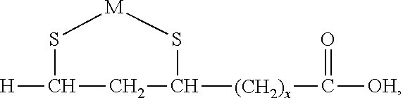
[H]C1CC([(CH2)x]C(=O)[OH])S[M]S1
